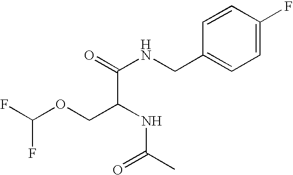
N(C(COC(F)F)C(NCC1=CC=C(F)C=C1)=O)C(C)=O
